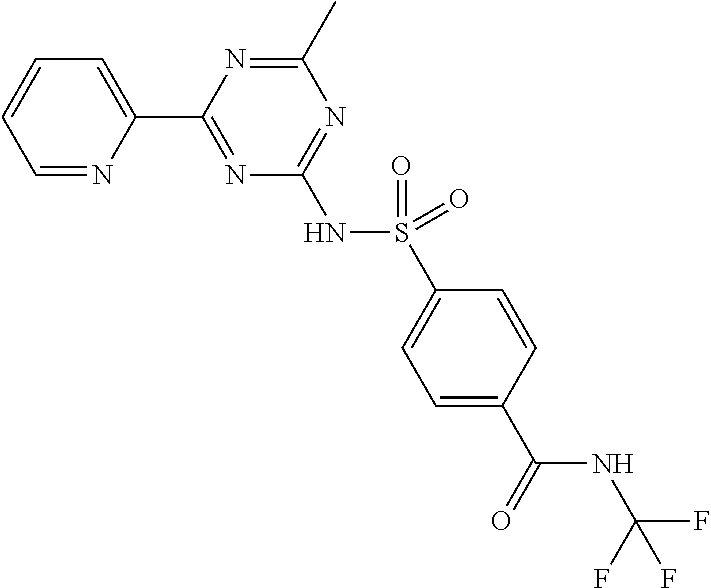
C1=NC(C2=NC(NS(C3=CC=C(C(=O)NC(F)(F)F)C=C3)(=O)=O)=NC(C)=N2)=CC=C1
